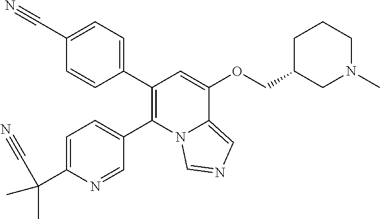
C1(C2=CC=C(C#N)C=C2)=C(C2=CC=C(C(C)(C)C#N)N=C2)N2C(=CN=C2)C(OCC2CN(C)CCC2)=C1
